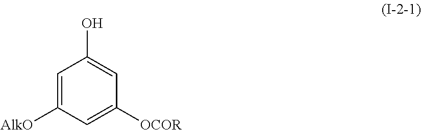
C1=C([AlkO])C=C([OCOR])C=C1O
